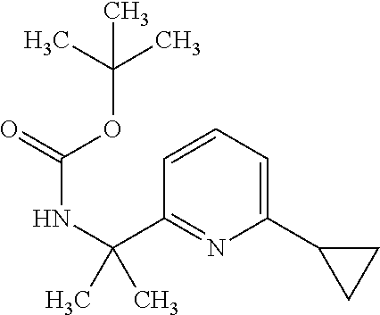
C1=CC=C(C2CC2)N=C1C(NC(OC(C)(C)C)=O)(C)C
